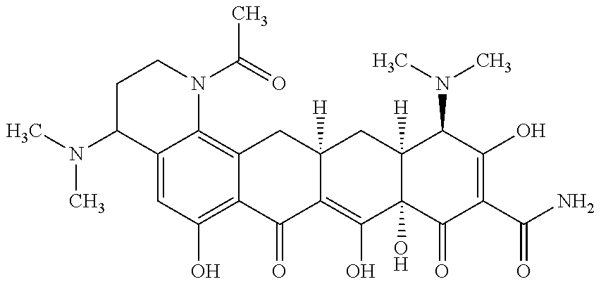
CN(C1C2=CC(O)=C3C(=C2N(C(=O)C)CC1)CC1([H])C(=C(O)C2(O)C([H])(C1)C(N(C)C)C(O)=C(C(N)=O)C2=O)C3=O)C
